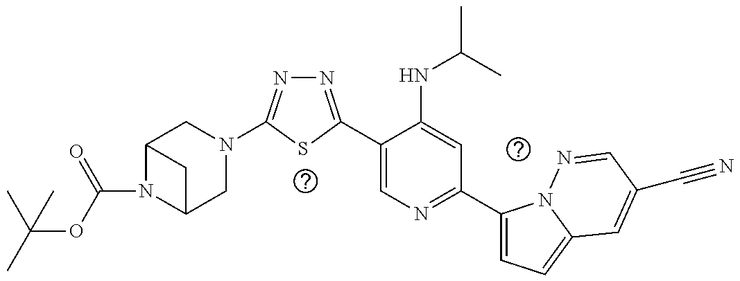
C1(C2=NN=C(N3CC4N(C(=O)OC(C)(C)C)C(C3)C4)S2)=CN=C(C2=CC=C3N2N=CC(C#N)=C3)C=C1NC(C)C
